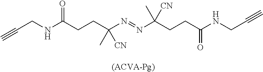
C(CNC(CCC(N=NC(CCC(NCC#C)=O)(C)[CN])(C)[CN])=O)#C
